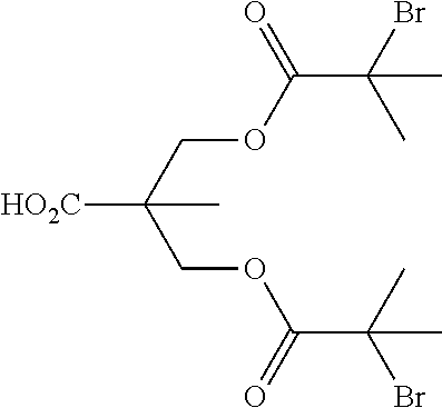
C(OC(C(C)(Br)C)=O)C(COC(C(C)(Br)C)=O)([HO2C])C
